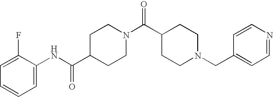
C1(C(NC2=CC=CC=C2F)=O)CCN(C(C2CCN(CC3=CC=NC=C3)CC2)=O)CC1
